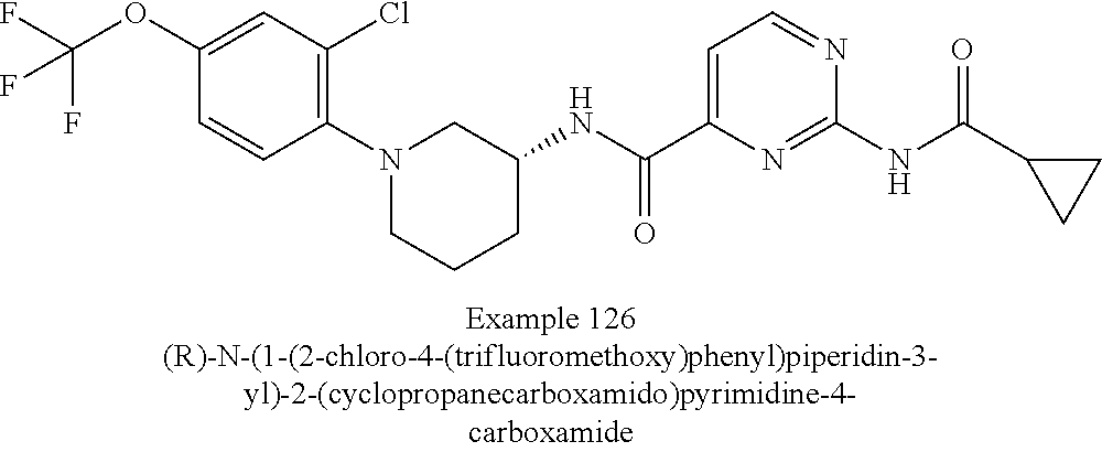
C1(OC(F)(F)F)=CC(Cl)=C(N2CCCC(NC(C3=CC=NC(NC(C4CC4)=O)=N3)=O)C2)C=C1
